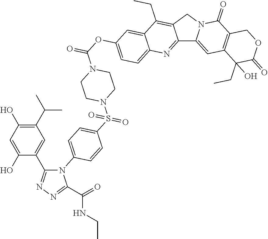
C12=NC3=CC=C(OC(N4CCN(S(C5=CC=C(N6C(C7=CC(C(C)C)=C(O)C=C7O)=NN=C6C(=O)NCC)C=C5)(=O)=O)CC4)=O)C=C3C(CC)=C1CN1C2=CC2=C(C1=O)COC(=O)C2(CC)O
